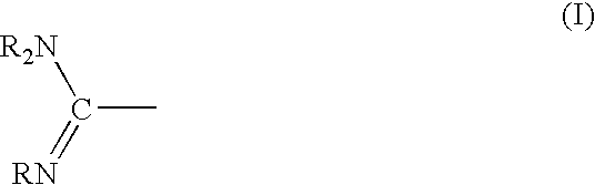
[R2N]C(C)=[RN]
